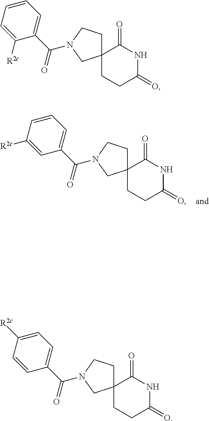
C12(CCC(=O)NC1=O)CCN(C(=O)C1=CC=CC=C1[R2c])C2.C12(CCC(=O)NC1=O)CCN(C(=O)C1=CC=CC([R2c])=C1)C2.C12(CCC(=O)NC1=O)CCN(C(=O)C1=CC=C([R2c])C=C1)C2
